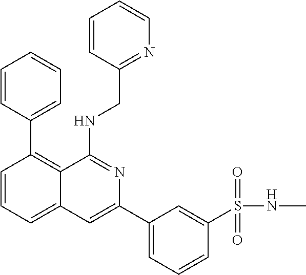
C1=CC(C2=C3C(=CC=C2)C=C(C2=CC=CC(S(=O)(=O)NC)=C2)N=C3NCC2=NC=CC=C2)=CC=C1
